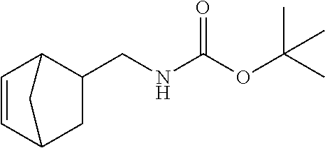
C1=CC2CC(CNC(OC(C)(C)C)=O)C1C2
